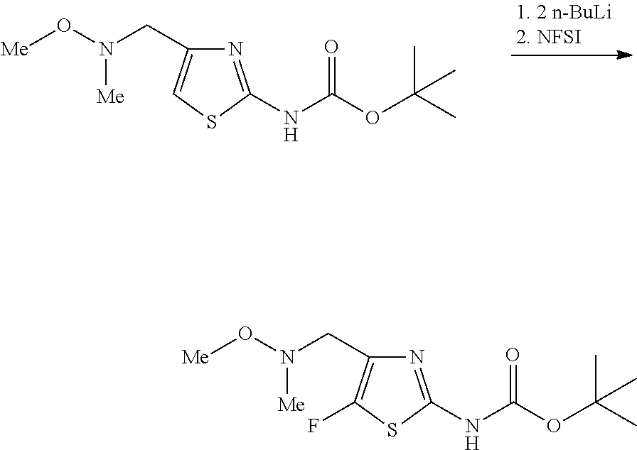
O(C(NC1=NC(CN([Me])O[Me])=CS1)=O)C(C)(C)C.O(C(NC1=NC(CN([Me])O[Me])=C(F)S1)=O)C(C)(C)C
